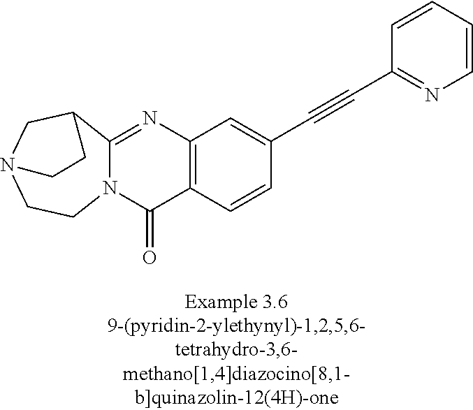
N12C(=NC3=C(C1=O)C=CC(C#CC1=NC=CC=C1)=C3)C1CN(CC2)CC1
